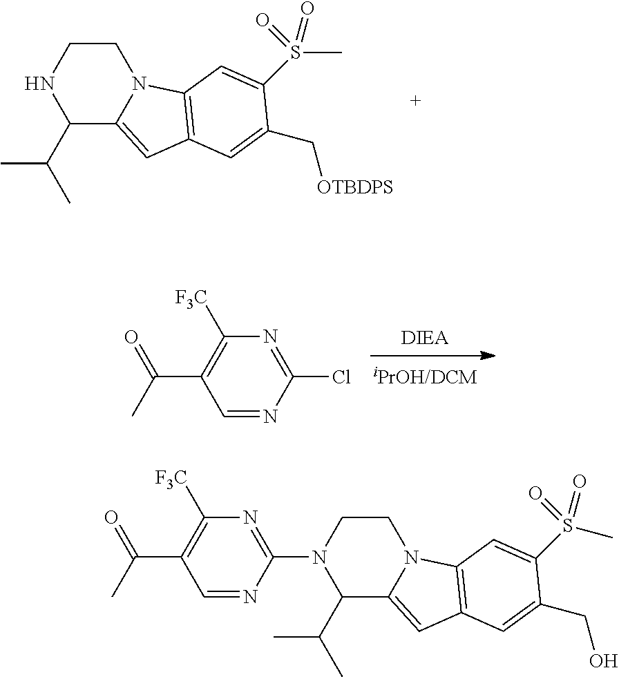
C1CNC(C(C)C)C2=CC3=C(N12)C=C(S(C)(=O)=O)C(C[OTBDPS])=C3.C1=NC(Cl)=NC([F3C])=C1C(C)=O.C1=NC(N2CCN3C(=CC4=C3C=C(S(C)(=O)=O)C(CO)=C4)C2C(C)C)=NC([F3C])=C1C(C)=O
